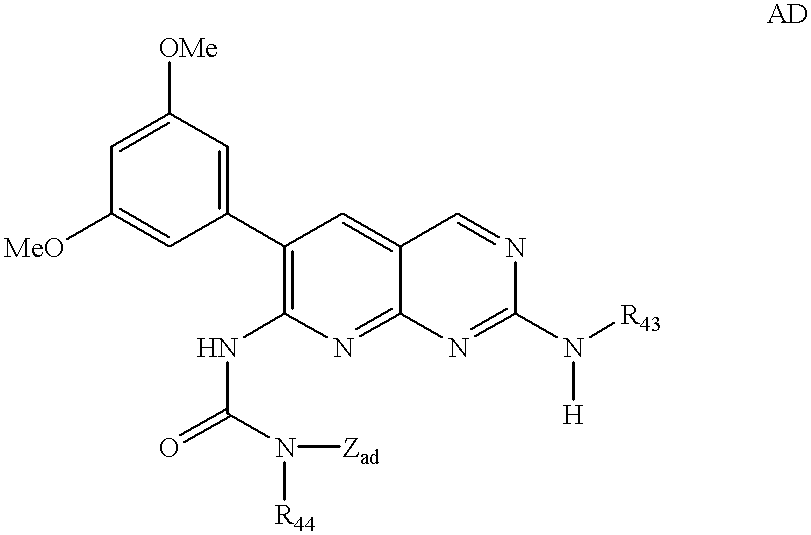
C1(C2=C(NC(=O)N([R44])[Zad])N=C3C(=C2)C=NC(N([R43])[H])=N3)=CC([OMe])=CC([MeO])=C1
